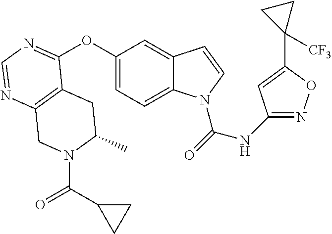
C12=C(N=CN=C1OC1=CC=C3C(=C1)C=CN3C(=O)NC1=NOC(C3([CF3])CC3)=C1)CN(C(C1CC1)=O)C(C)C2
